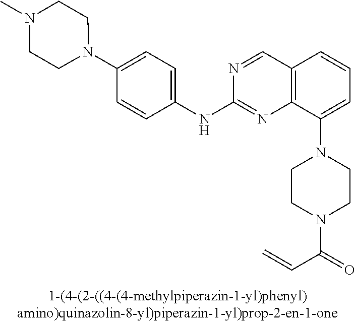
N1(C2=CC=C(NC3=NC4=C(C=N3)C=CC=C4N3CCN(C(C=C)=O)CC3)C=C2)CCN(C)CC1
